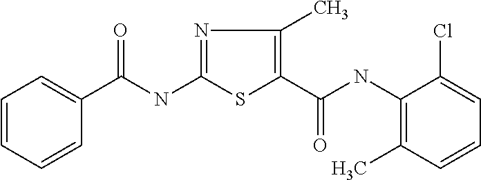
C(NC1=NC(C)=C(C(=O)NC2=C(C)C=CC=C2Cl)S1)(=O)C1=CC=CC=C1
